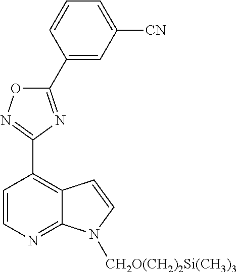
C1(C2=C3C(=NC=C2)N([CH2O(CH2)2Si(CH3)3])C=C3)=NOC(C2=CC([CN])=CC=C2)=N1
